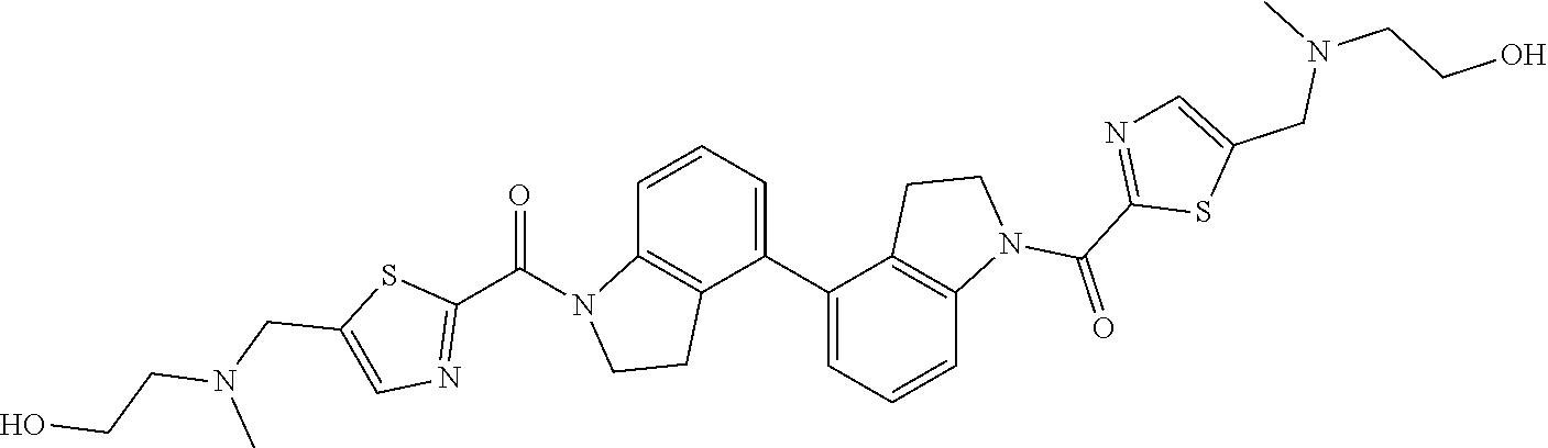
C1=CC=C(C2=CC=CC3=C2CCN3C(=O)C2=NC=C(CN(C)CCO)S2)C2=C1N(C(C1=NC=C(CN(CCO)C)S1)=O)CC2
